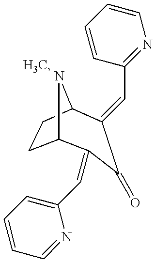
C1=CC(C=C2C3CCC(N3)C(=CC3=CC=CC=N3)C2=O)=NC=C1
